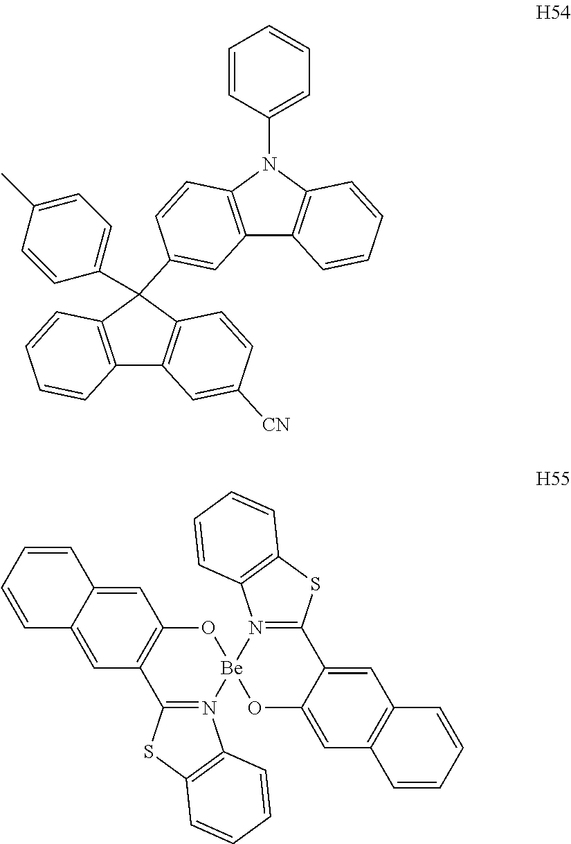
C12=C(C=CC=C1)C(C1=CC=C(C)C=C1)(C1=CC3=C(N(C4=CC=CC=C4)C4=C3C=CC=C4)C=C1)C1=C2C=C([CN])C=C1.C1=C2C(=CC3=C1O[Be]1(N4=C3SC3=C4C=CC=C3)OC3=CC4=C(C=C3C3=N1C1=C(S3)C=CC=C1)C=CC=C4)C=CC=C2
